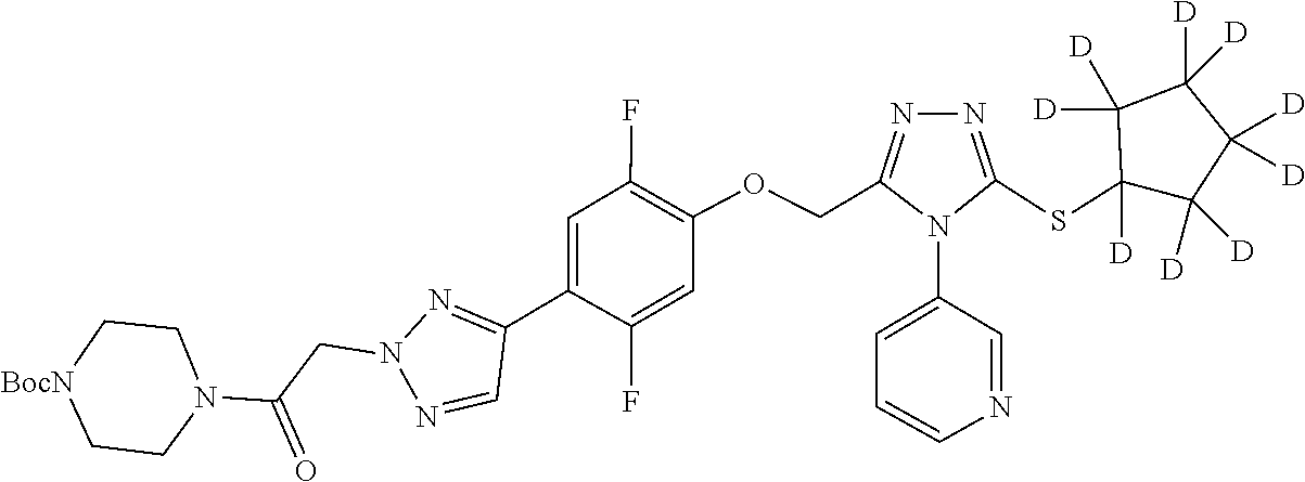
C1C[BocN]CCN1C(=O)CN1N=C(C2=CC(F)=C(OCC3=NN=C(SC4([D])C([D])([D])C([D])([D])C([D])([D])C4([D])[D])N3C3=CC=CN=C3)C=C2F)C=N1
